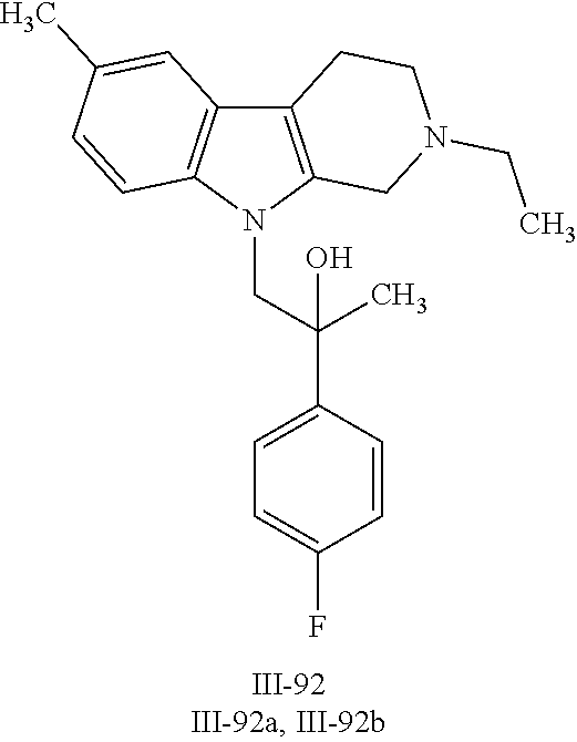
N1(CC(C2=CC=C(F)C=C2)(C)O)C2=C(C3=C1C=CC(C)=C3)CCN(CC)C2
